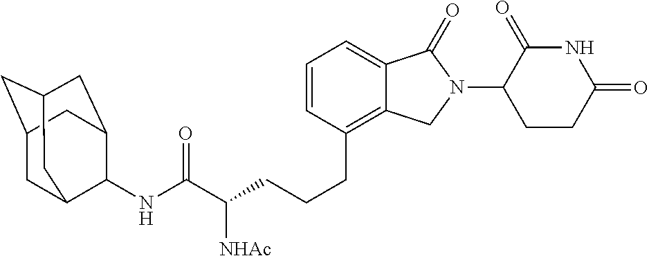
C(CC1=C2C(=CC=C1)C(=O)N(C1C(=O)NC(=O)CC1)C2)CC(C(NC1C2CC3CC(CC1C3)C2)=O)[NHAc]
